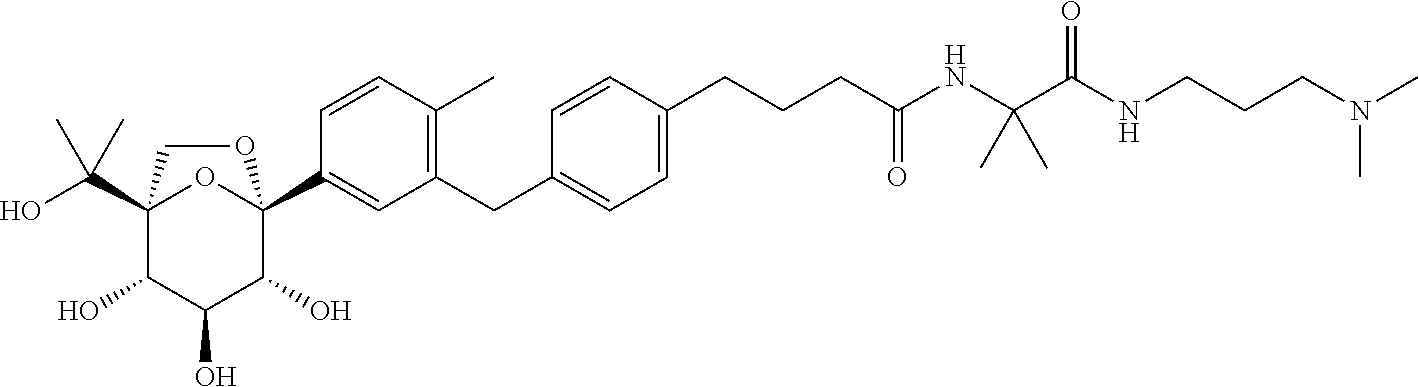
C12(C(O)(C)C)C(O)C(O)C(O)C(C3=CC(CC4=CC=C(CCCC(NC(C(NCCCN(C)C)=O)(C)C)=O)C=C4)=C(C)C=C3)(O1)OC2
